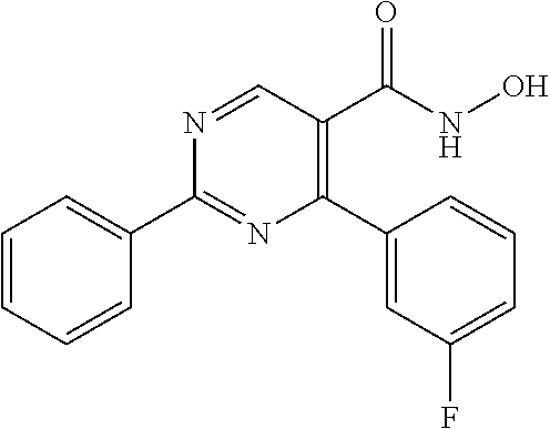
N1=CC(C(NO)=O)=C(C2=CC(F)=CC=C2)N=C1C1=CC=CC=C1
